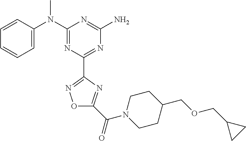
C1=CC(N(C2=NC(C3=NOC(C(N4CCC(COCC5CC5)CC4)=O)=N3)=NC(N)=N2)C)=CC=C1
